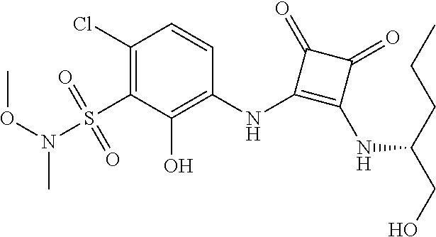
C1(Cl)=C(S(N(OC)C)(=O)=O)C(O)=C(NC2=C(NC(CO)CCC)C(=O)C2=O)C=C1
